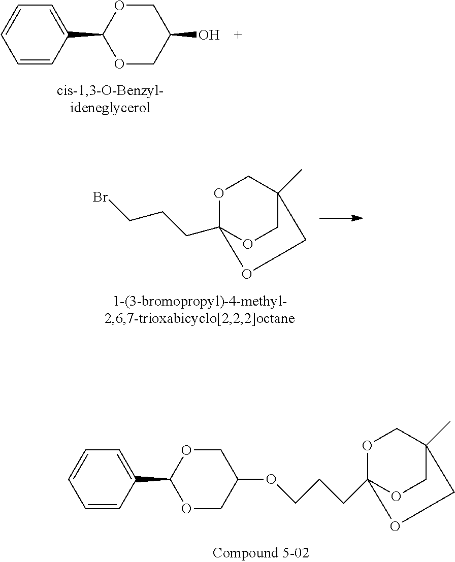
O1CC2(C)COC1(CCCOC1COC(C3=CC=CC=C3)OC1)OC2.C1=CC(C2OCC(O)CO2)=CC=C1.O1C2(CCCBr)OCC(C)(C1)CO2
